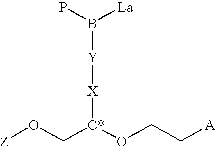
[Z]OC[C*](OCC[A])[X][Y]B([La])P
